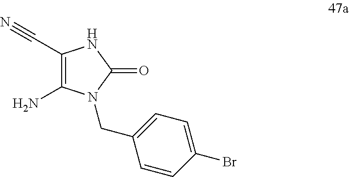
C1(N)=C(C#N)NC(=O)N1CC1=CC=C(Br)C=C1
